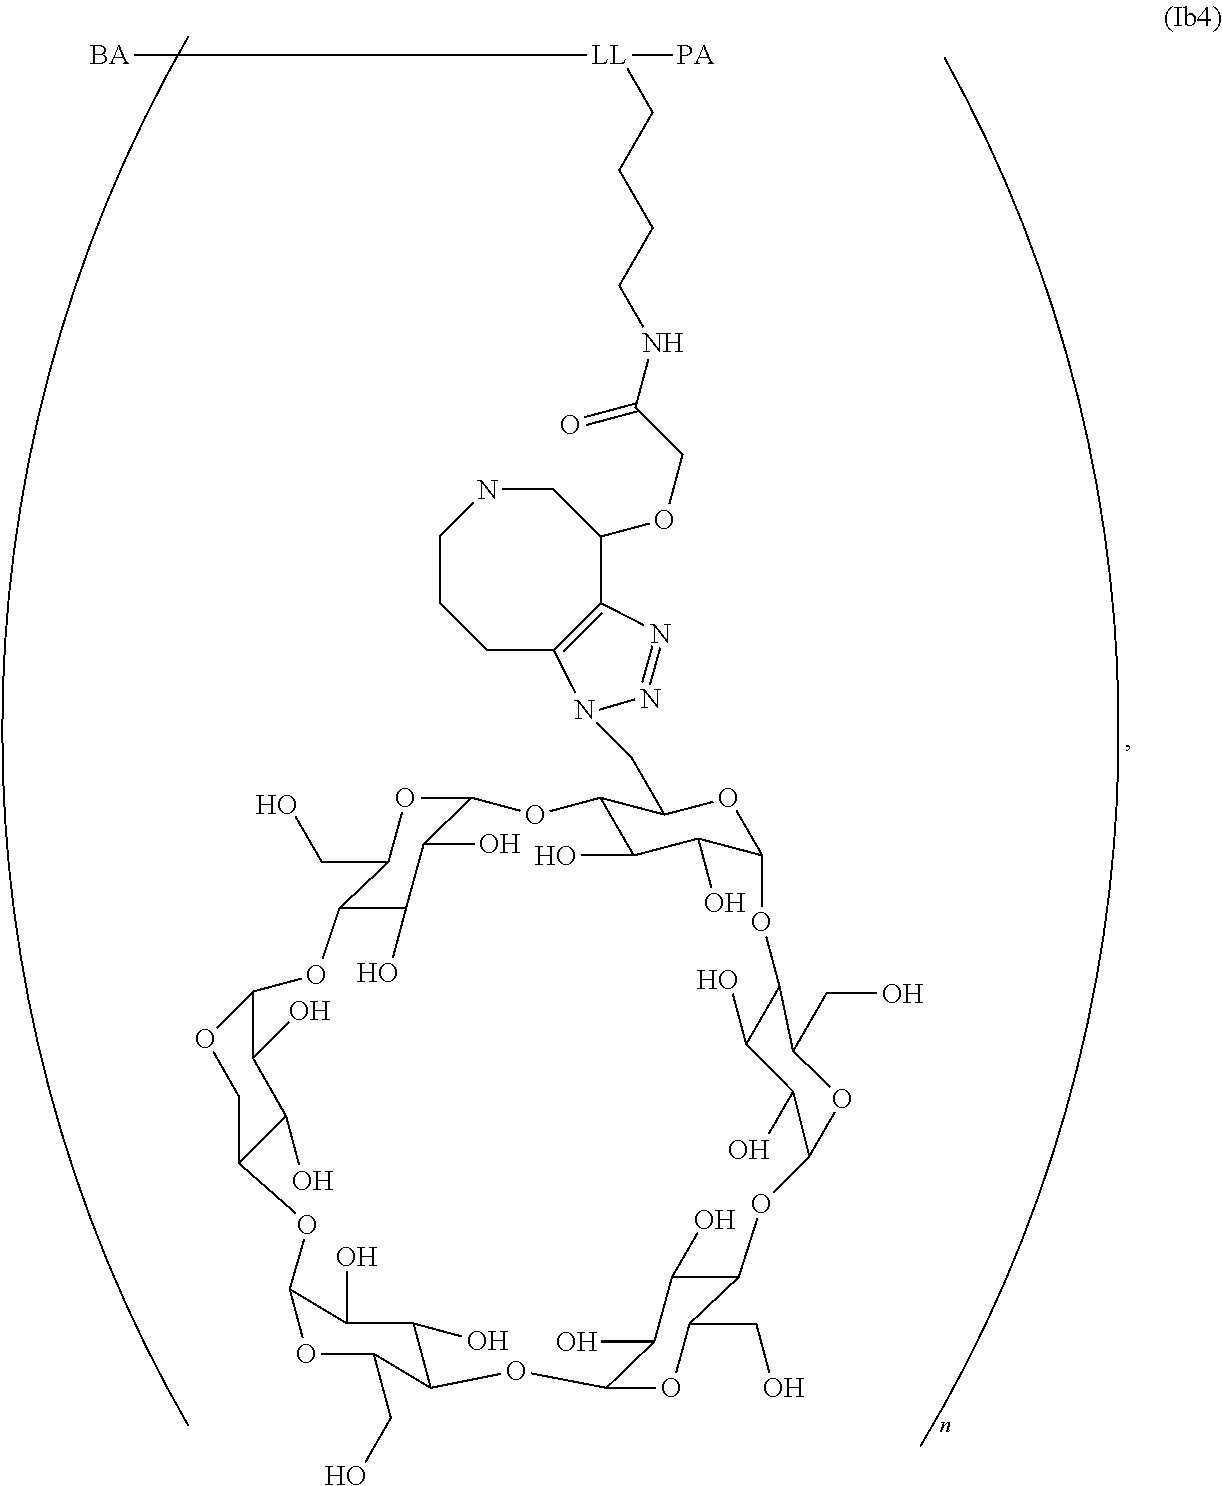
C12C(O)C(O)C(OC1CO)OC1C(O)C(O)C(OC1CN1C3=C(C(OCC(=O)NCCCC[LL]([PA])[BA])CNCCC3)N=N1)OC1C(O)C(O)C(OC1CO)OC1C(O)C(O)C(OC1CO)OC1C(O)C(O)C(OC1CO)OC1COC(C(O)C1O)O2
